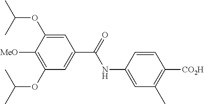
C1=C(NC(=O)C2=CC(OC(C)C)=C([MeO])C(OC(C)C)=C2)C=CC([CO2H])=C1C
